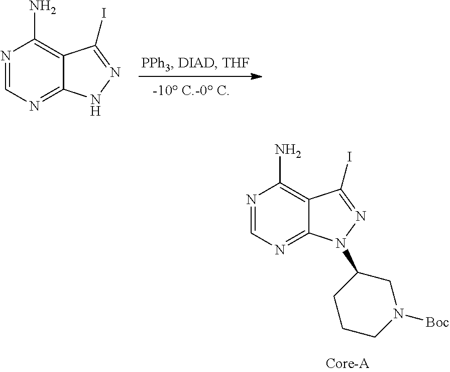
N1=CN=C2C(=C1N)C(I)=NN2.N1=CN=C2C(=C1N)C(I)=NN2C1CN([Boc])CCC1
